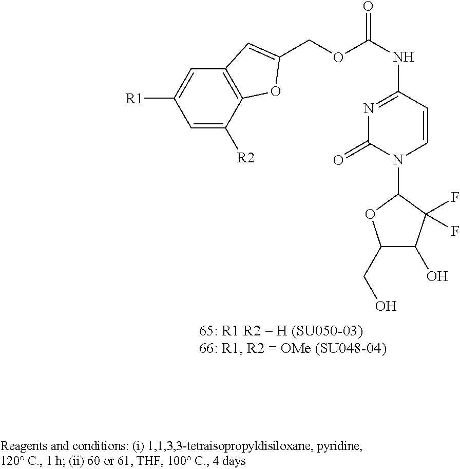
N1=C(NC(OCC2=CC3=C(C([R2])=CC([R1])=C3)O2)=O)C=CN(C2OC(CO)C(O)C2(F)F)C1=O
